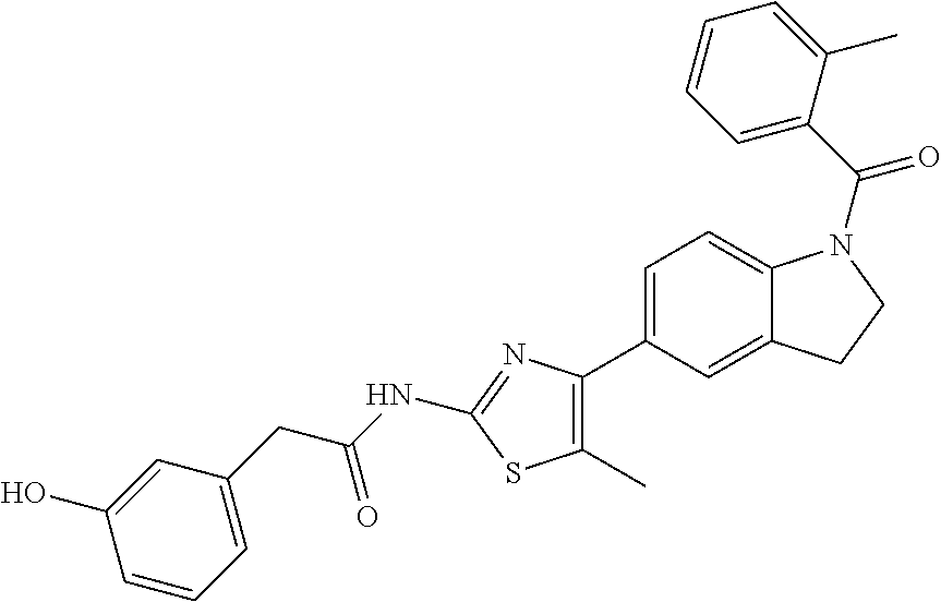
C1=C(C2=C(C)SC(NC(CC3=CC=CC(O)=C3)=O)=N2)C=C2C(=C1)N(C(C1=CC=CC=C1C)=O)CC2
